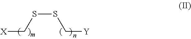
S(SC[Y])C[X]
